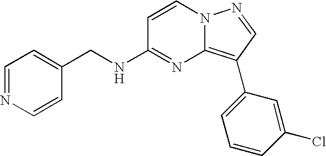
C1(CNC2=NC3=C(C4=CC=CC(Cl)=C4)C=NN3C=C2)=CC=NC=C1
